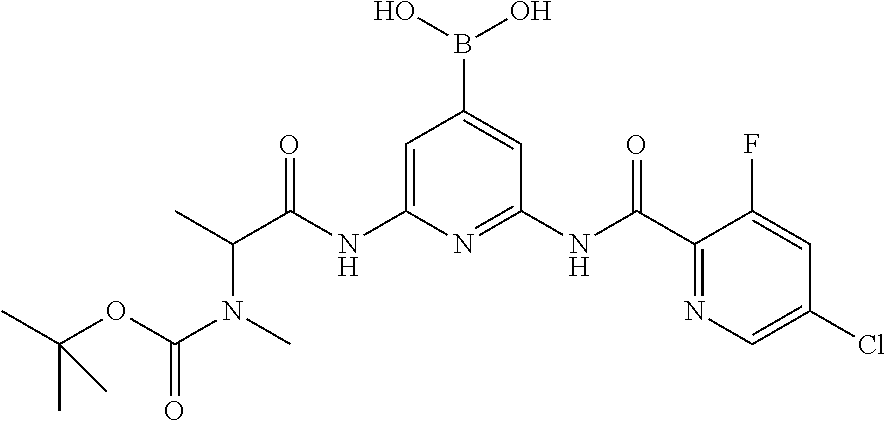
C1=C(NC(C(C)N(C)C(OC(C)(C)C)=O)=O)N=C(NC(C2=NC=C(Cl)C=C2F)=O)C=C1B(O)O
